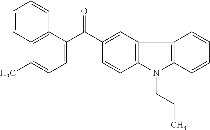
C1(C(C2=CC=C(C)C3=C2C=CC=C3)=O)=CC2=C(C=C1)N(CCC)C1=C2C=CC=C1
